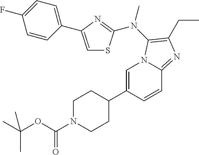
C1=C(C2CCN(C(OC(C)(C)C)=O)CC2)C=CC2=NC(CC)=C(N(C)C3=NC(C4=CC=C(F)C=C4)=CS3)N12
